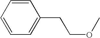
C1=CC=CC=C1CCOC
